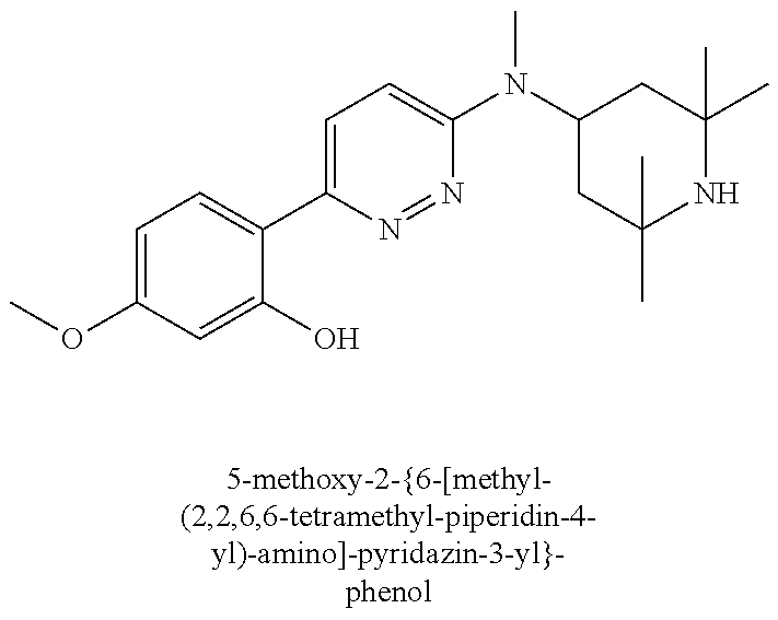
C1(OC)=CC=C(C2=CC=C(N(C3CC(C)(C)NC(C)(C)C3)C)N=N2)C(O)=C1
